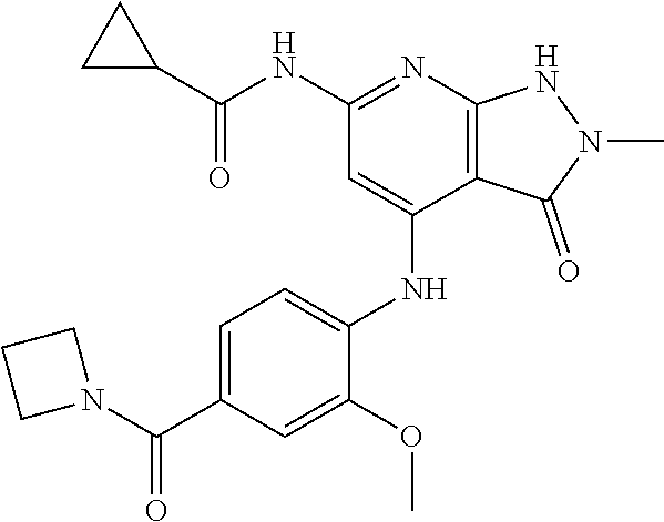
N(C1=NC2=C(C(NC3=CC=C(C(=O)N4CCC4)C=C3OC)=C1)C(=O)N(C)N2)C(C1CC1)=O
